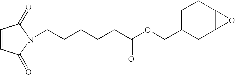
C(C(OCC1CC2C(CC1)O2)=O)CCCCN1C(=O)C=CC1=O
